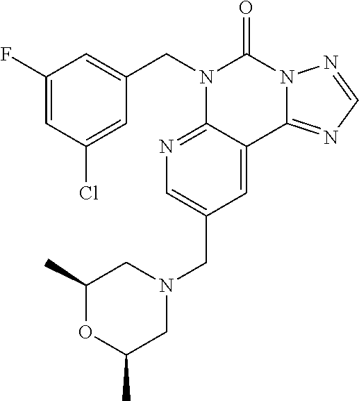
C1=C(F)C=C(CN2C3=NC=C(CN4CC(C)OC(C)C4)C=C3C3=NC=NN3C2=O)C=C1Cl
